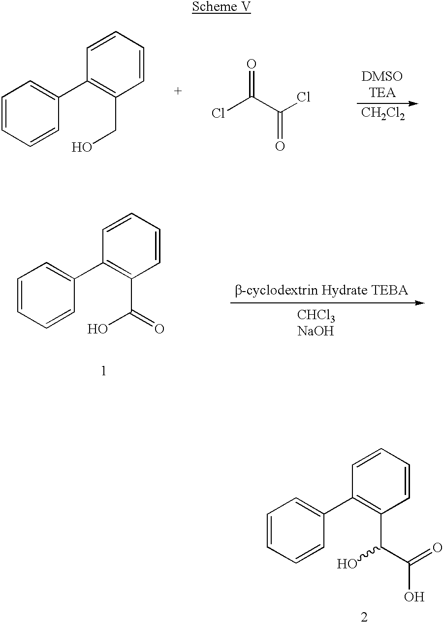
C1=CC=CC(C2=C(CO)C=CC=C2)=C1.ClC(C(Cl)=O)=O.[CH2Cl2].C1=CC=CC(C2=C(C(O)=O)C=CC=C2)=C1.C1=CC=CC(C2=C(C(O)C(=O)O)C=CC=C2)=C1
